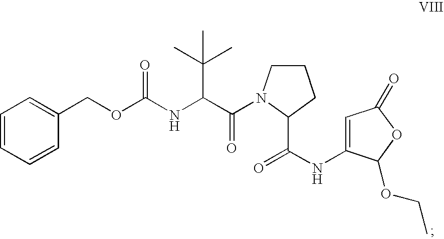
O(C(NC(C(=O)N1CCCC1C(=O)NC1=CC(=O)OC1OCC)C(C)(C)C)=O)CC1=CC=CC=C1
